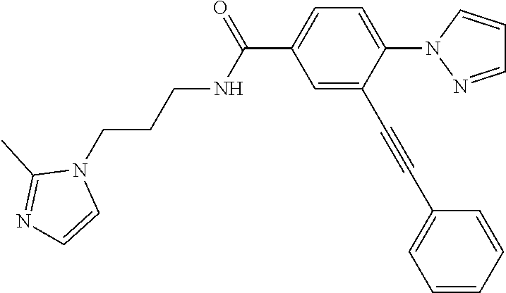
C1=C(C#CC2=CC=CC=C2)C(N2N=CC=C2)=CC=C1C(NCCCN1C(C)=NC=C1)=O
